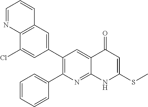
C12=C(C=C(C3=C(C4=CC=CC=C4)N=C4C(=C3)C(=O)C=C(SC)N4)C=C1Cl)C=CC=N2
